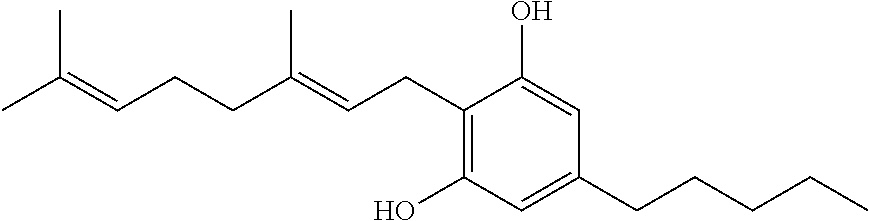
CC(=CCCC(=CCC1=C(O)C=C(CCCCC)C=C1O)C)C
